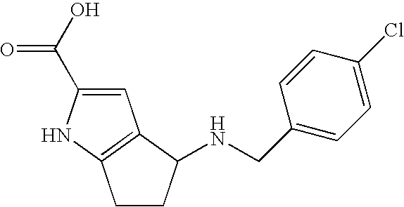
C1=C(C(O)=O)NC2=C1C(NCC1=CC=C(Cl)C=C1)CC2
